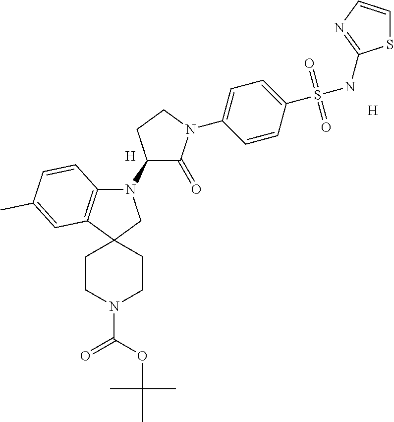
[H].N1(C2C(=O)N(C3=CC=C(S(NC4=NC=CS4)(=O)=O)C=C3)CC2)C2=C(C3(C1)CCN(C(OC(C)(C)C)=O)CC3)C=C(C)C=C2.[H]
